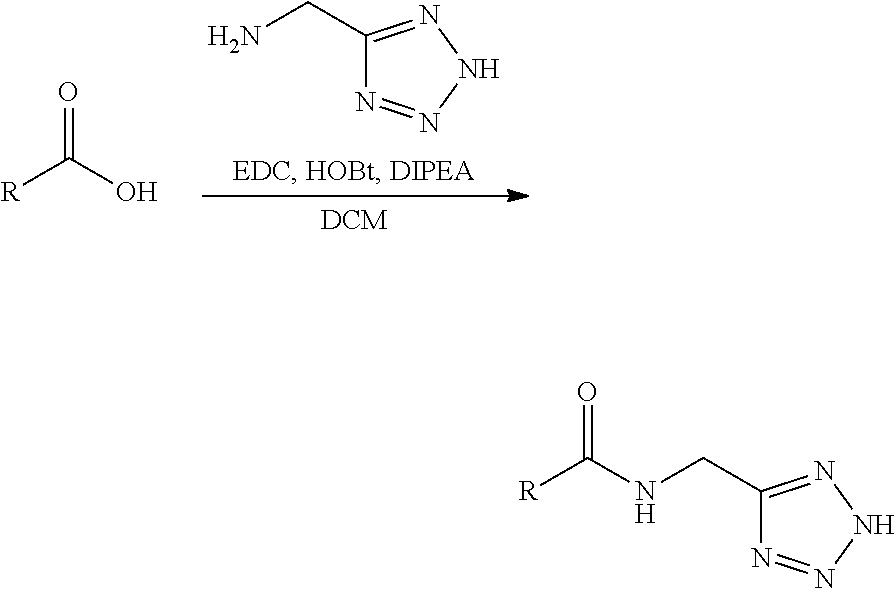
NCC1=NNN=N1.[R]C(=O)O.N(CC1=NNN=N1)C([R])=O
